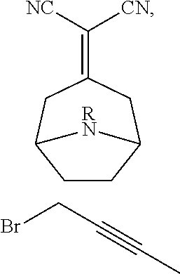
C1(=C([CN])[NC])CC2CCC(C1)[RN]2.BrCC#CC
